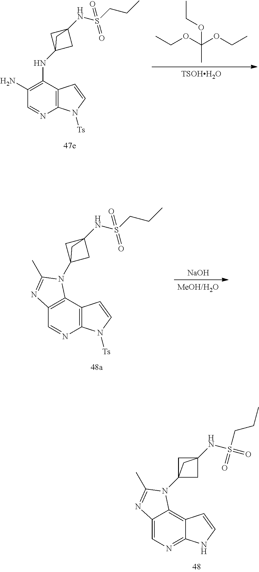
C1=C2C(=C3C(=N1)NC=C3)N(C13CC(NS(CCC)(=O)=O)(C1)C3)C(C)=N2.[NaOH].[MeOH/H2O].C1=NC2=C(C3=C1N=C(C)N3C13CC(NS(CCC)(=O)=O)(C1)C3)C=CN2[Ts].[TSOHH2O].CCOC(C)(OCC)OCC.C1=NC2=C(C=CN2[Ts])C(NC23CC(NS(CCC)(=O)=O)(C2)C3)=C1N
